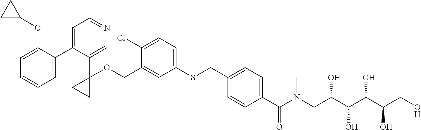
C1=C(COC2(C3=CN=CC=C3C3=CC=CC=C3OC3CC3)CC2)C(Cl)=CC=C1SCC1=CC=C(C(N(CC(C(C(C(CO)O)O)O)O)C)=O)C=C1
